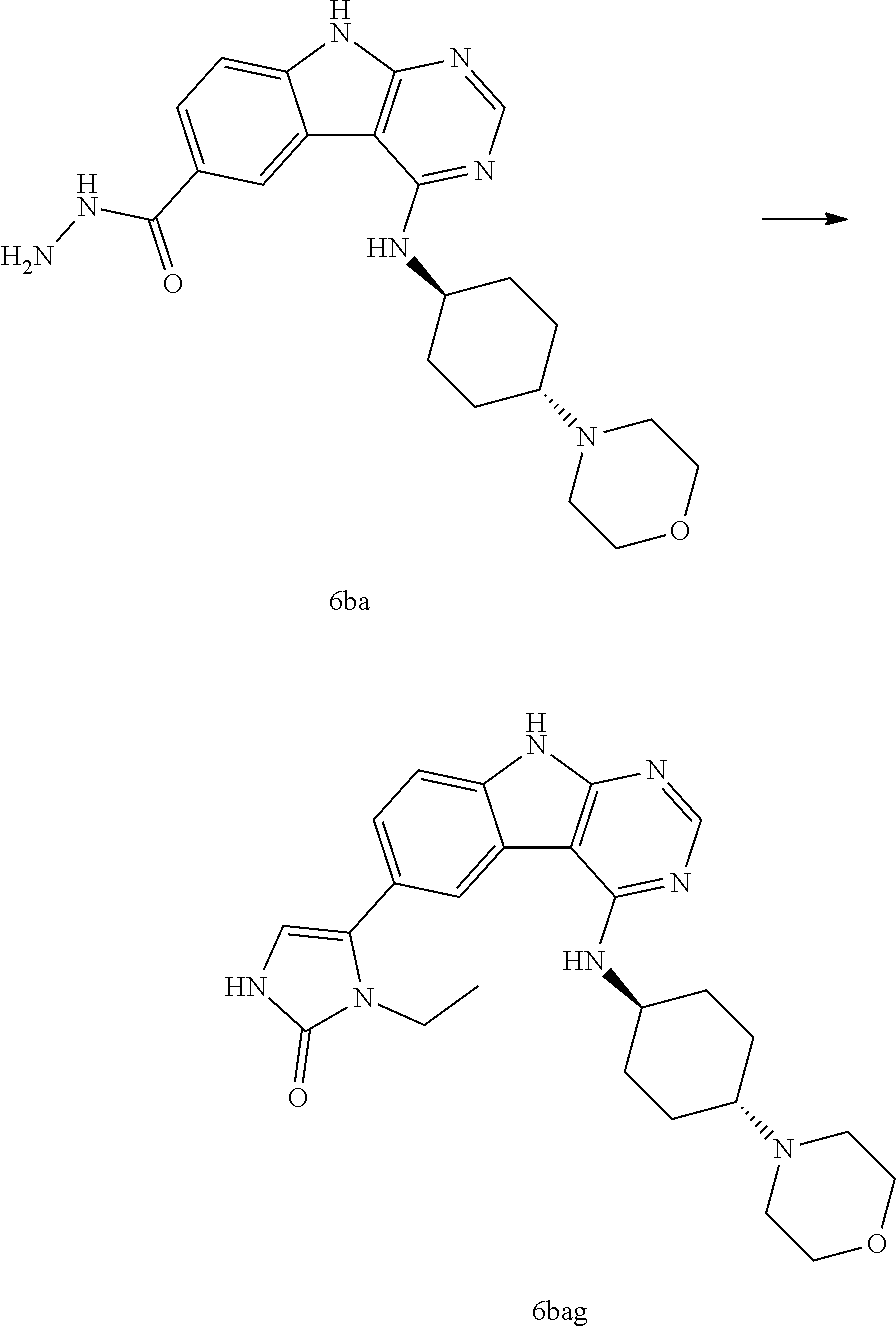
CCN1C(C2=CC=C3NC4=C(C3=C2)C(NC2CCC(N3CCOCC3)CC2)=NC=N4)=CNC1=O.N1=CN=C(NC2CCC(N3CCOCC3)CC2)C2=C1NC1=CC=C(C(NN)=O)C=C12
